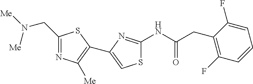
S1C(NC(CC2=C(F)C=CC=C2F)=O)=NC(C2=C([Me])N=C(CN([Me])[Me])S2)=C1
